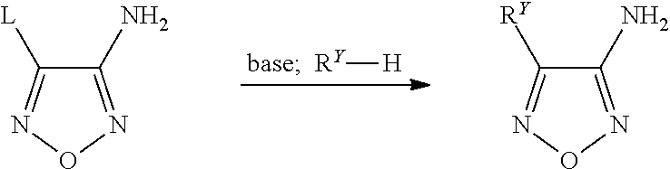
[RY][H].[base].C1(N)=NON=C1[L].C1(N)=NON=C1[RY]
